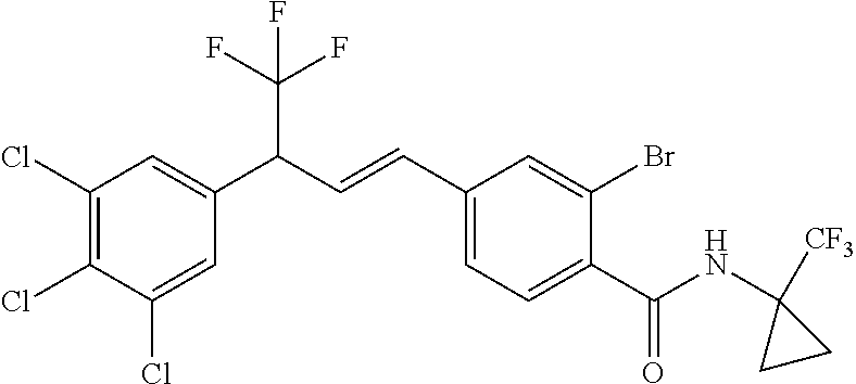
C1(Cl)=C(Cl)C(Cl)=CC(C(C=CC2=CC=C(C(=O)NC3([CF3])CC3)C(Br)=C2)C(F)(F)F)=C1
